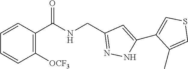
C1=CC([OCF3])=C(C(=O)NCC2=NNC(C3=CSC=C3C)=C2)C=C1
